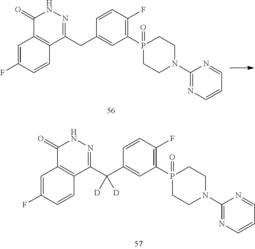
C1(=O)C2=C(C(CC3=CC(P4(=O)CCN(C5=NC=CC=N5)CC4)=C(F)C=C3)=NN1)C=CC(F)=C2.C1(=O)C2=C(C(C(C3=CC(P4(=O)CCN(C5=NC=CC=N5)CC4)=C(F)C=C3)([D])[D])=NN1)C=CC(F)=C2
